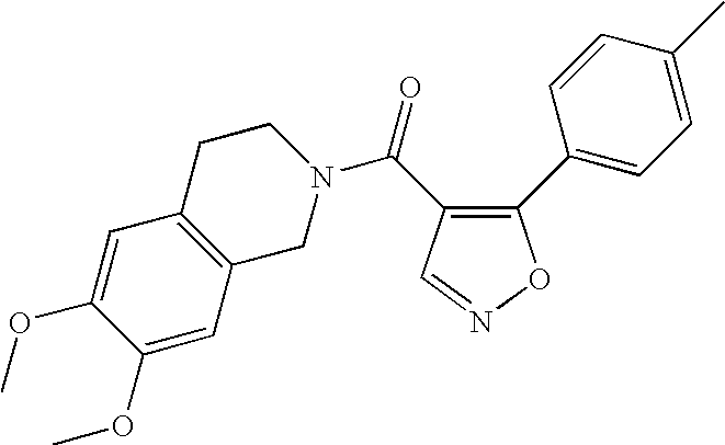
C1(C(=O)N2CCC3=C(C2)C=C(OC)C(OC)=C3)=C(C2=CC=C(C)C=C2)ON=C1
